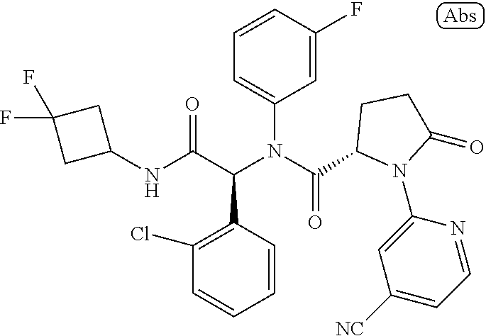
C1=CC(F)=CC(N(C(=O)C2N(C3=CC([NC])=CC=N3)C(=O)CC2)C(C(NC2CC(F)(F)C2)=O)C2=C(Cl)C=CC=C2)=C1
